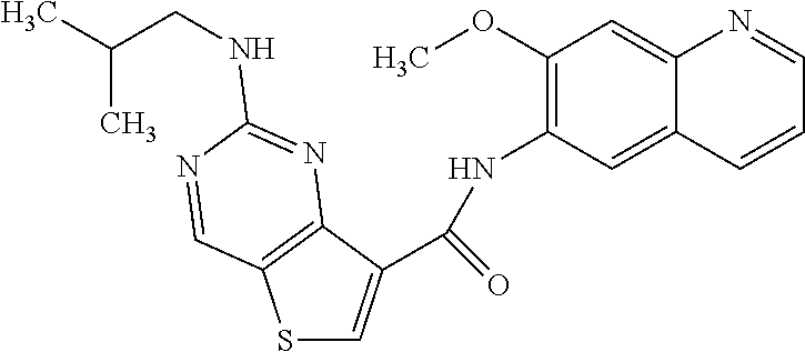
S1C=C(C(=O)NC2=C(OC)C=C3C(=C2)C=CC=N3)C2=C1C=NC(NCC(C)C)=N2
